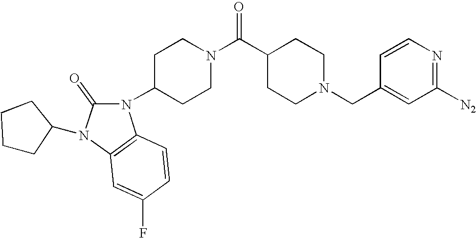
N1(C2CCN(C(=O)C3CCN(CC4=CC([N2])=NC=C4)CC3)CC2)C(=O)N(C2CCCC2)C2=C1C=CC(F)=C2
